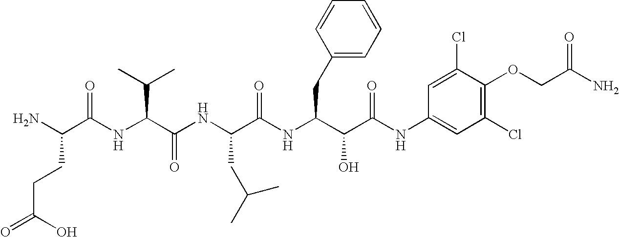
C(C(O)=O)CC(N)C(=O)NC(C(C)C)C(=O)NC(CC(C)C)C(=O)NC(CC1=CC=CC=C1)C(O)C(=O)NC1=CC(Cl)=C(OCC(N)=O)C(Cl)=C1
